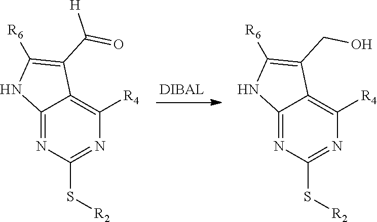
C12=NC(S[R2])=NC([R4])=C1C(C([H])=O)=C([R6])N2.C12=NC(S[R2])=NC([R4])=C1C(CO)=C([R6])N2
